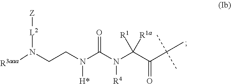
[R3aaa]N(CCN(C(N([R4])C([R1])(C(C(C)(C)C)=O)[R1a])=O)[H*])[L2][Z]
